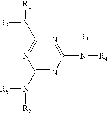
C1(N([R6])[R5])=NC(N([R4])[R3])=NC(N([R2])[R1])=N1
